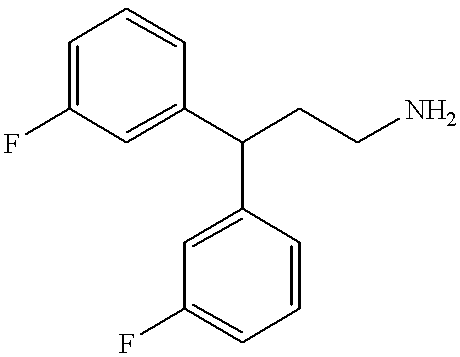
C1=C(F)C=C(C(CCN)C2=CC(F)=CC=C2)C=C1
